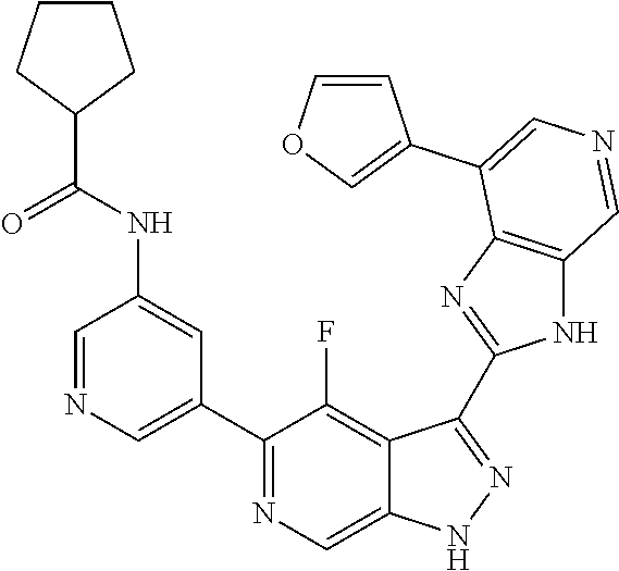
C1(C2=CN=CC(NC(=O)C3CCCC3)=C2)=NC=C2C(=C1F)C(C1=NC3=C(N1)C=NC=C3C1=COC=C1)=NN2
